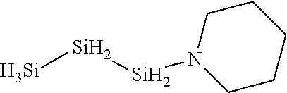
[Si][Si][Si]N1CCCCC1
